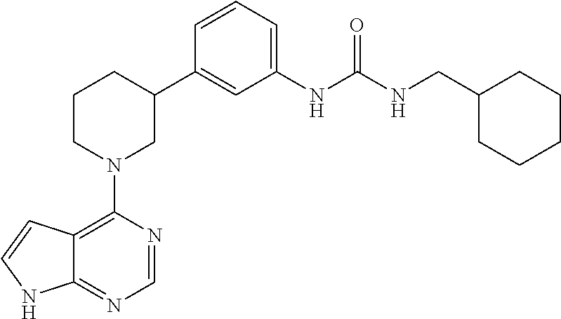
C12=C(N3CC(C4=CC(NC(NCC5CCCCC5)=O)=CC=C4)CCC3)N=CN=C1NC=C2
